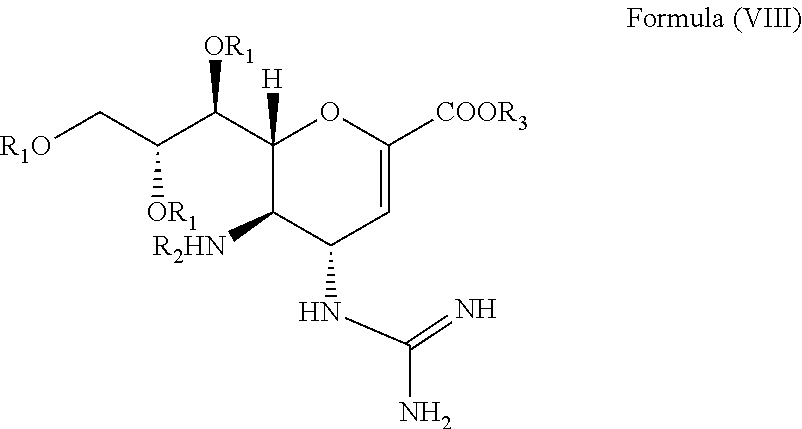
C1(C(C([OR1])C[R1O])[OR1])([H])C([R2HN])C(NC(N)=N)C=C([COOR3])O1
